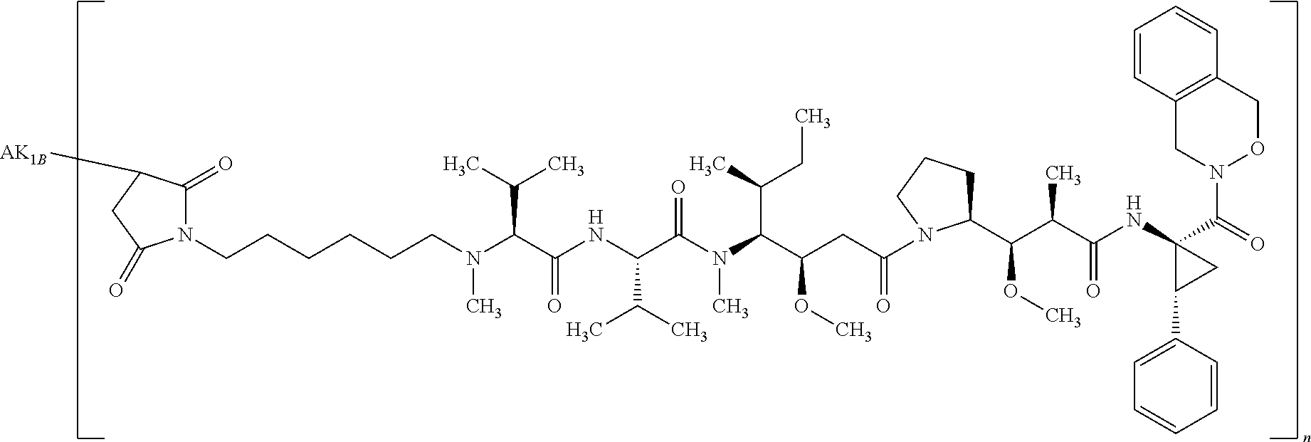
C(CCCCN(C(C(NC(C(N(C)C(C(CC)C)C(CC(=O)N1C(C(C(C(NC2(C(=O)N3OCC4=C(C3)C=CC=C4)C(C3=CC=CC=C3)C2)=O)C)OC)CCC1)OC)=O)C(C)C)=O)C(C)C)C)CN1C(=O)C([AK1B])CC1=O
